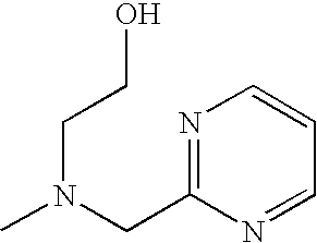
N(CCO)(CC1=NC=CC=N1)C
